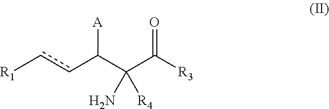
[R1]ccC(C(C([R3])=O)(N)[R4])[A]
